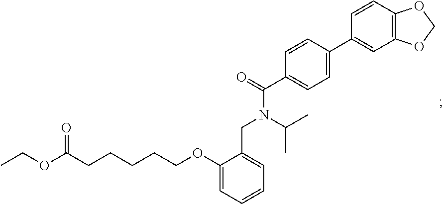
C1(OCCCCCC(=O)OCC)=CC=CC=C1CN(C(=O)C1=CC=C(C2=CC3=C(C=C2)OCO3)C=C1)C(C)C
